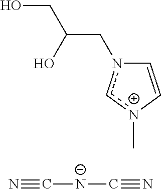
n1(CC(CO)O)c[n+](C)C=C1.[N-](C#N)C#N
